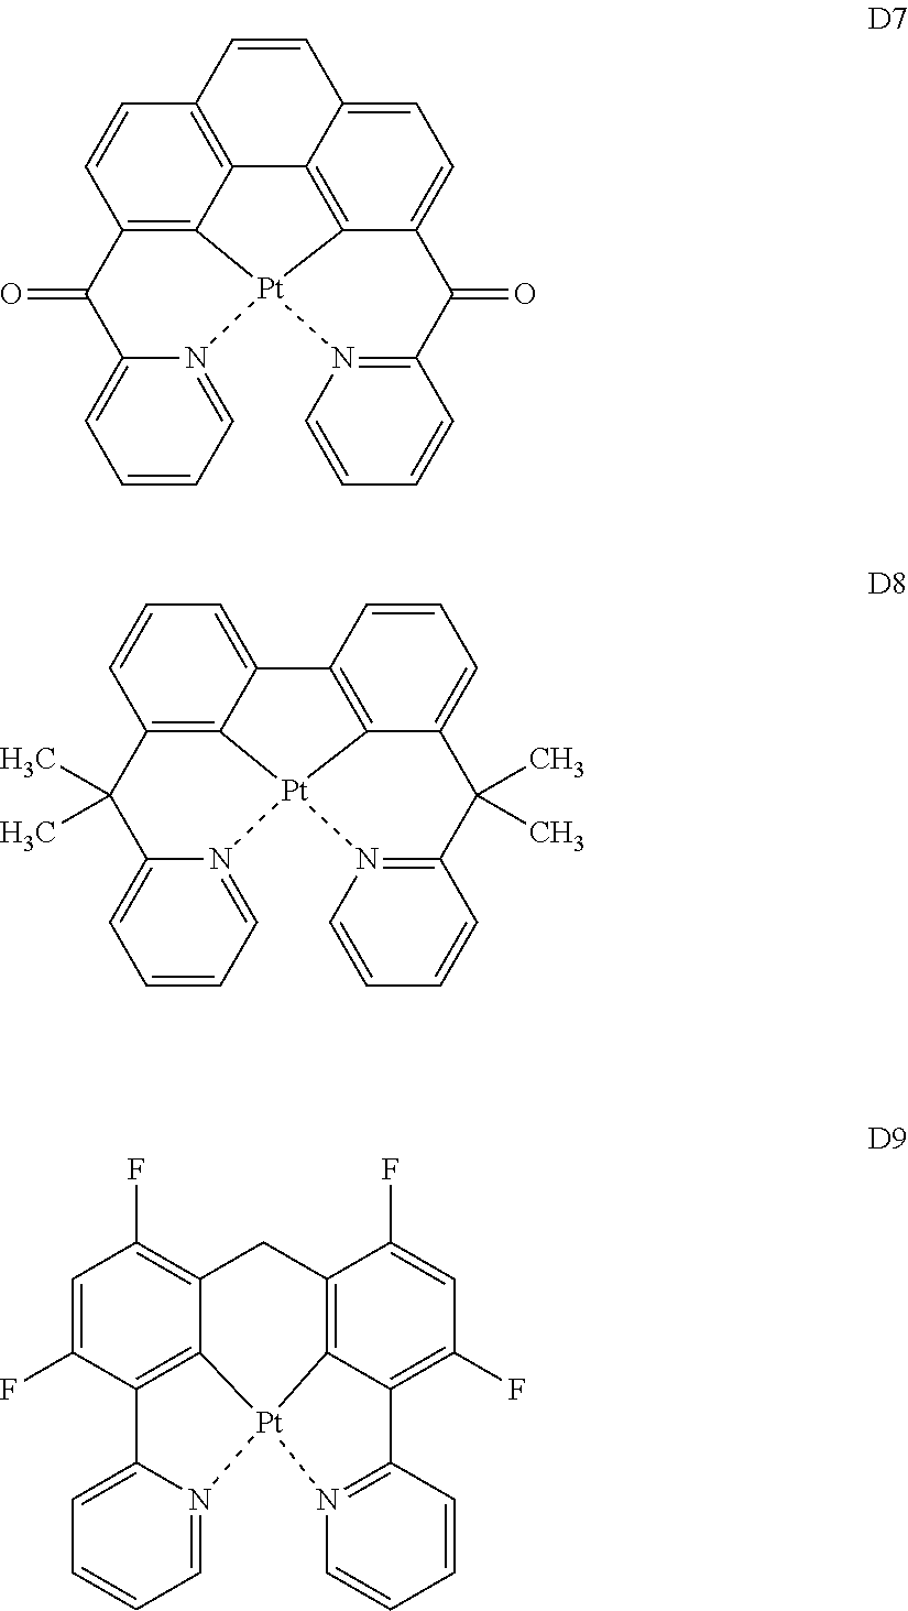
C1=CC2=C3C4=C1C=CC1=CC=C5C(=C41)[Pt]3(N1=CC=CC=C1C2=O)N1=C(C5=O)C=CC=C1.C1=CC2=C3C(=C1)C1=C4C(=CC=C1)C(C)(C)C1=N([Pt]34N3=CC=CC=C3C2(C)C)C=CC=C1.C1=C(F)C2=C3C(=C1F)CC1=C4C(=C(F)C=C1F)C1=N(C=CC=C1)[Pt]34N1=CC=CC=C21
